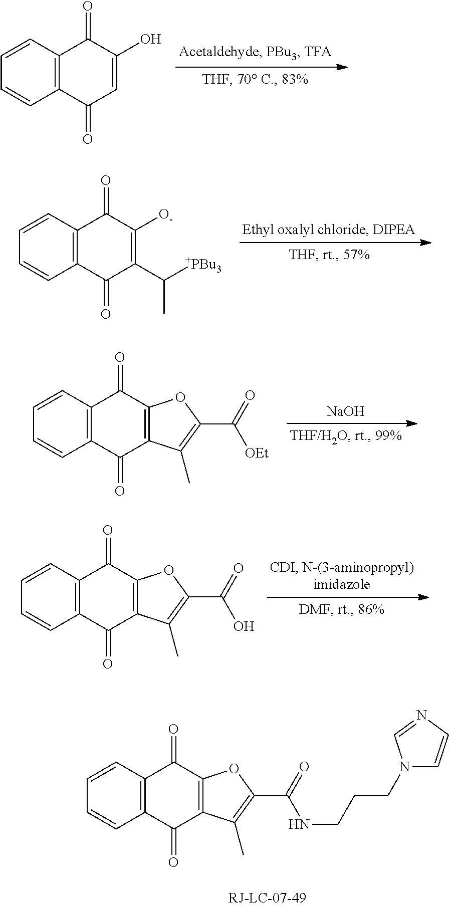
C1=CC2=C(C=C1)C(=O)C=C(O)C2=O.C1=CC2=C(C=C1)C(=O)C(C([+PBu3])C)=C([O-])C2=O.C1=CC2=C(C=C1)C(=O)C1=C(C2=O)OC(C(=O)[OEt])=C1C.[NaOH].C1=CC2=C(C=C1)C(=O)C1=C(C2=O)OC(C(=O)O)=C1C.C1=CC2=C(C=C1)C(=O)C1=C(C2=O)OC(C(=O)NCCCN2C=CN=C2)=C1C
